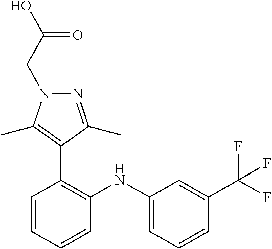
C1=C(C(F)(F)F)C=CC=C1NC1=C(C2=C(C)N(CC(O)=O)N=C2C)C=CC=C1
